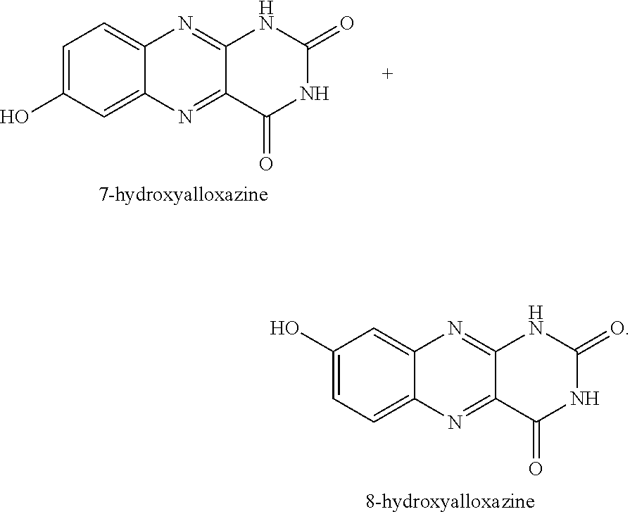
C1=C(O)C=C2C(=C1)N=C1C(=N2)C(=O)NC(=O)N1.C1=C(O)C=C2C(=C1)N=C1C(=N2)NC(=O)NC1=O
